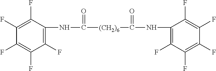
C1(F)=C(F)C(NC([(CH2)6]C(NC2=C(F)C(F)=C(F)C(F)=C2F)=O)=O)=C(F)C(F)=C1F
